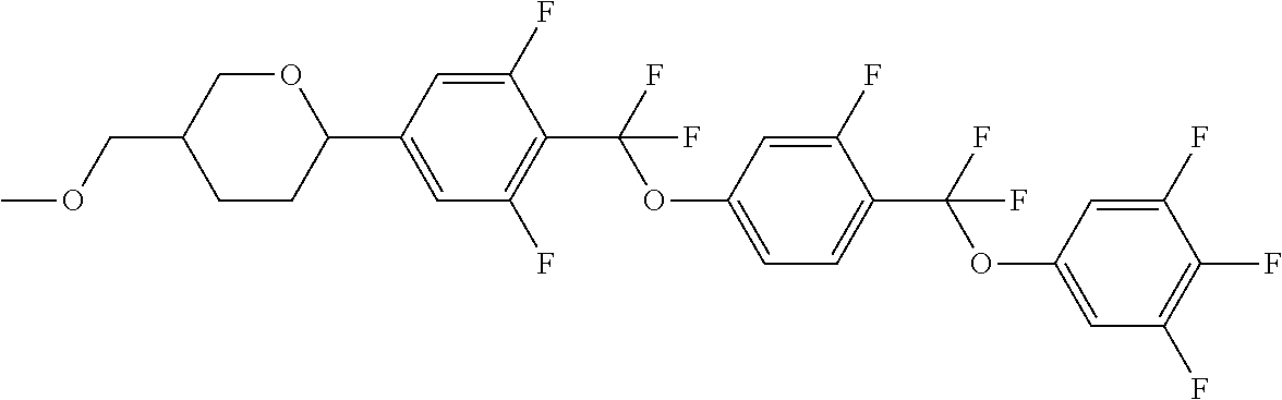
COCC1CCC(C2=CC(F)=C(C(F)(OC3=CC=C(C(F)(OC4=CC(F)=C(F)C(F)=C4)F)C(F)=C3)F)C(F)=C2)OC1
